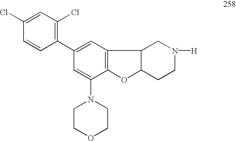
C1=C(Cl)C=CC(C2=CC3=C(C(N4CCOCC4)=C2)OC2C3CN([H])CC2)=C1Cl
